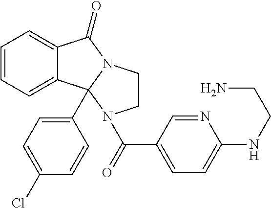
C1=CC=C2C(=C1)C(=O)N1CCN(C(C3=CC=C(NCCN)N=C3)=O)C21C1=CC=C(Cl)C=C1
